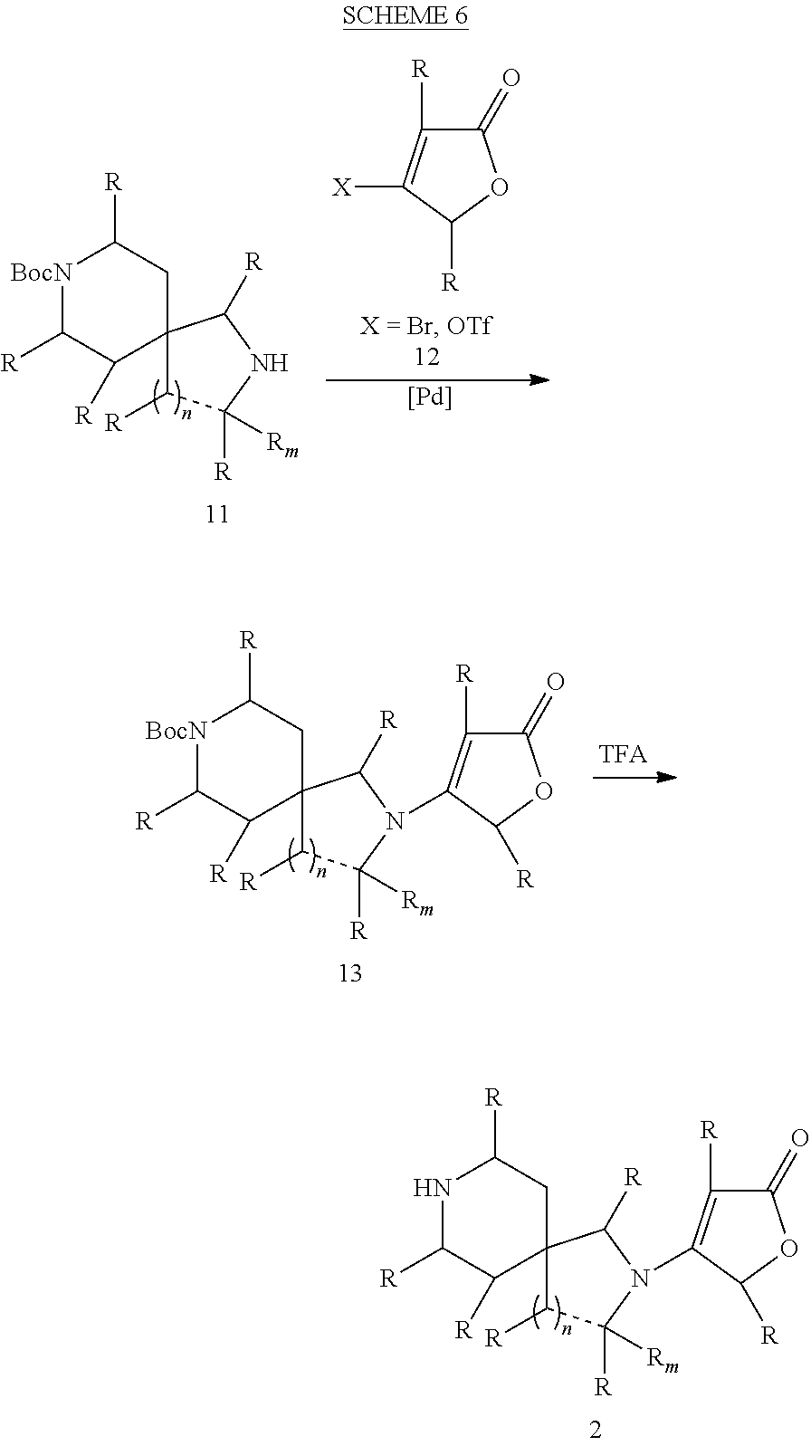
[BocN]1C([R])C([R])C2(CC1[R])C([R])C([R])([Rm])N(C1=C([R])C(=O)OC1[R])C2[R].N1C([R])C([R])C2(CC1[R])C([R])C([R])([Rm])N(C1=C([R])C(=O)OC1[R])C2[R].C1(=O)C([R])=C([X])C([R])O1.[BocN]1C([R])C([R])C2(CC1[R])C([R])C([R])([Rm])NC2[R].[Pd]
